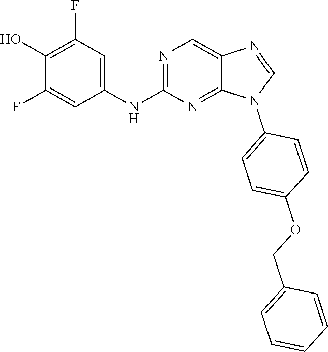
C1(O)=C(F)C=C(NC2=NC=C3C(=N2)N(C2=CC=C(OCC4=CC=CC=C4)C=C2)C=N3)C=C1F
